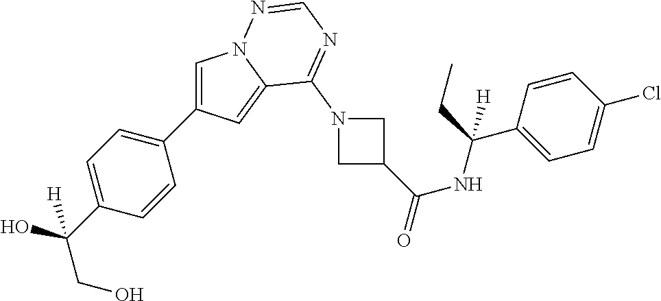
C1=C(C2=CC=C(C(CO)(O)[H])C=C2)C=C2N1N=CN=C2N1CC(C(NC(C2=CC=C(Cl)C=C2)(CC)[H])=O)C1
